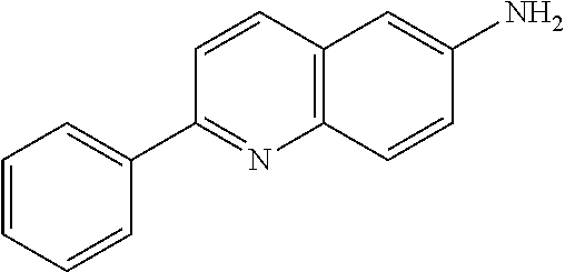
C12=C(C=CC(N)=C1)N=C(C1=CC=CC=C1)C=C2
